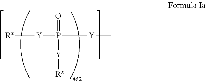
[Rx][Y]P([Y][Rx])(=O)[Y]C
